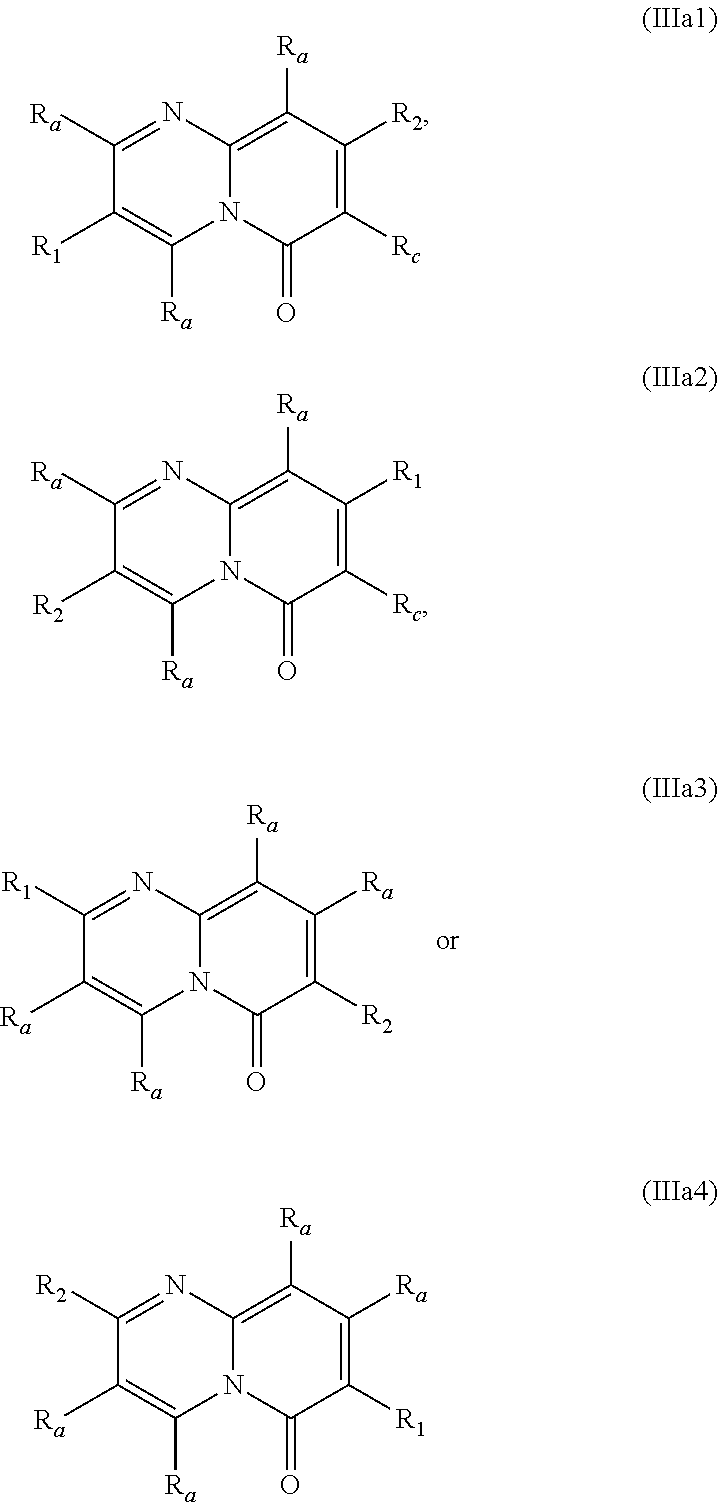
C1([R1])=NC2=C([Ra])C([Ra])=C([R2])C(=O)N2C([Ra])=C1[Ra].C1([Ra])=NC2=C([Ra])C([R2])=C([Rc])C(=O)N2C([Ra])=C1[R1].C1([Ra])=NC2=C([Ra])C([R1])=C([Rc])C(=O)N2C([Ra])=C1[R2].C1([R2])=NC2=C([Ra])C([Ra])=C([R1])C(=O)N2C([Ra])=C1[Ra]
